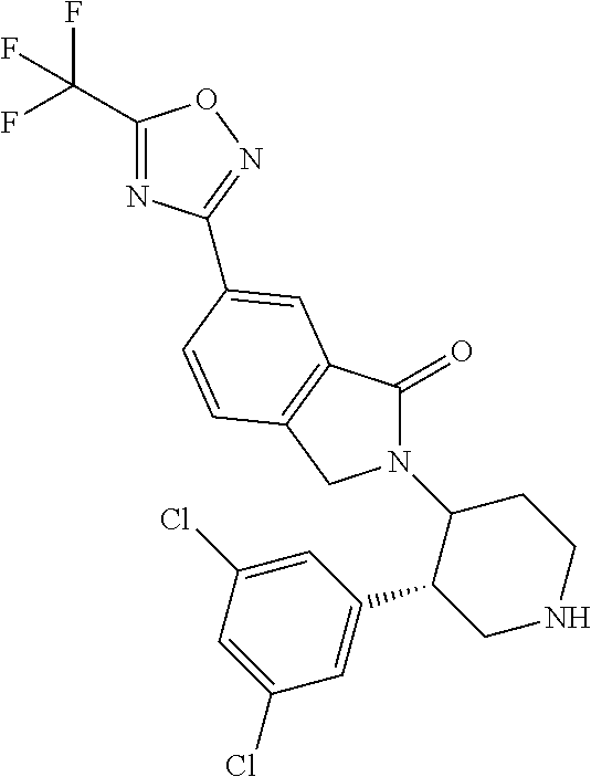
C1(C(F)(F)F)=NC(C2=CC3=C(CN(C4C(C5=CC(Cl)=CC(Cl)=C5)CNCC4)C3=O)C=C2)=NO1
